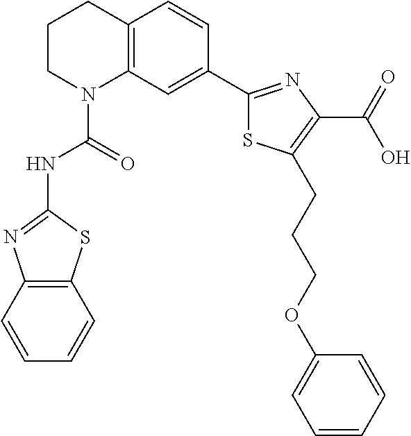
C1CN(C(=O)NC2=NC3=C(S2)C=CC=C3)C2=C(C1)C=CC(C1=NC(C(=O)O)=C(CCCOC3=CC=CC=C3)S1)=C2
